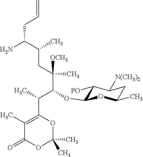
C(CC(C(N)CC=C)C)([OCH3])(C)C(C(C1=C(C)C(=O)OC(C)(C)O1)C)OC1C([PO])C([N(CH3)2])CC(C)O1
